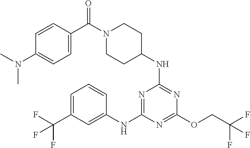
C1=CC(C(N2CCC(NC3=NC(OCC(F)(F)F)=NC(NC4=CC(C(F)(F)F)=CC=C4)=N3)CC2)=O)=CC=C1N(C)C
